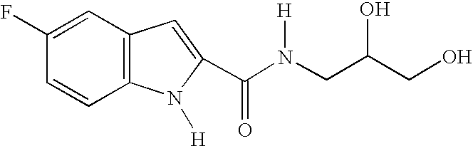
C1=C(F)C=CC2=C1C=C(C(N(CC(CO)O)[H])=O)N2[H]
